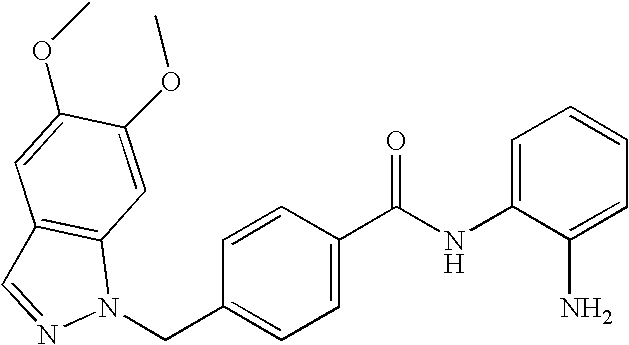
C1=C(NC(C2=CC=C(CN3C4=C(C=N3)C=C(OC)C(OC)=C4)C=C2)=O)C(N)=CC=C1
